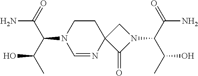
C1CN(C(C(C)O)C(=O)N)C=NC12C(=O)N(C(C(O)C)C(N)=O)C2
